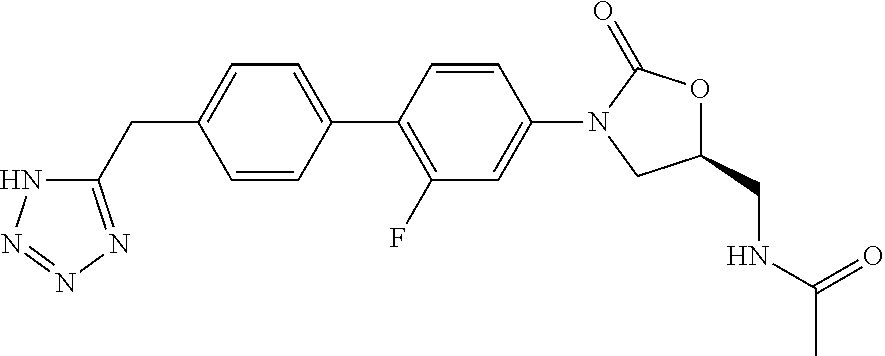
C1=CC(C2=C(F)C=C(N3CC(CNC(C)=O)OC3=O)C=C2)=CC=C1CC1=NN=NN1
